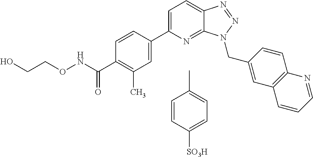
C1=CC(C2=CC=C3C(=N2)N(CC2=CC4=C(C=C2)N=CC=C4)N=N3)=CC(C)=C1C(NOCCO)=O.CC1=CC=C([SO3H])C=C1
